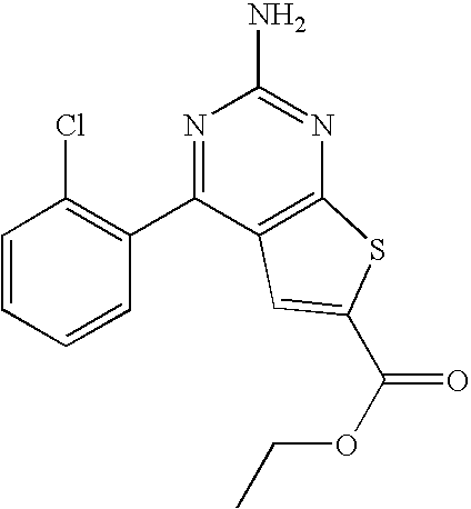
C1=CC(Cl)=C(C2=NC(N)=NC3=C2C=C(C(=O)OCC)S3)C=C1
